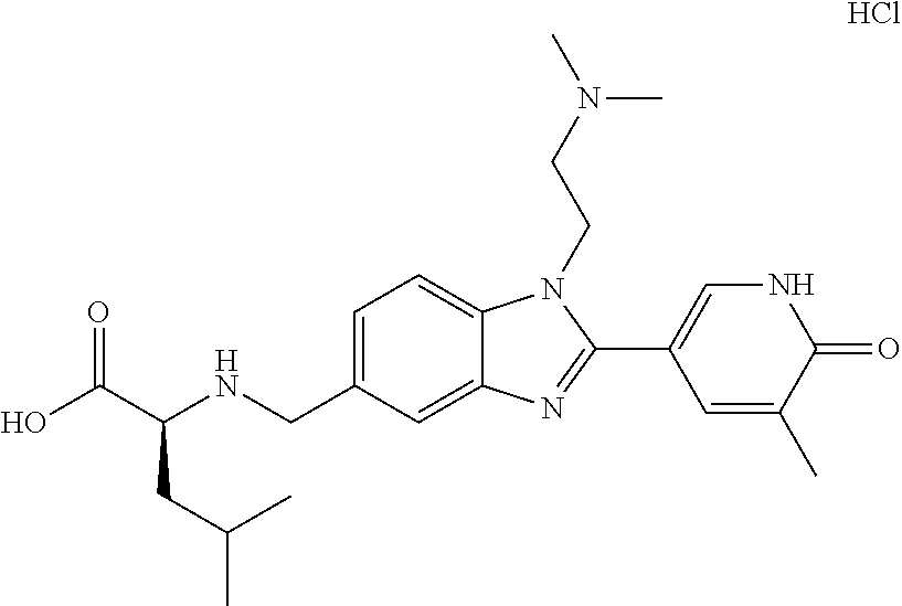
C1=C(CNC(C(O)=O)CC(C)C)C=C2C(=C1)N(CCN(C)C)C(C1=CNC(=O)C(C)=C1)=N2.Cl
